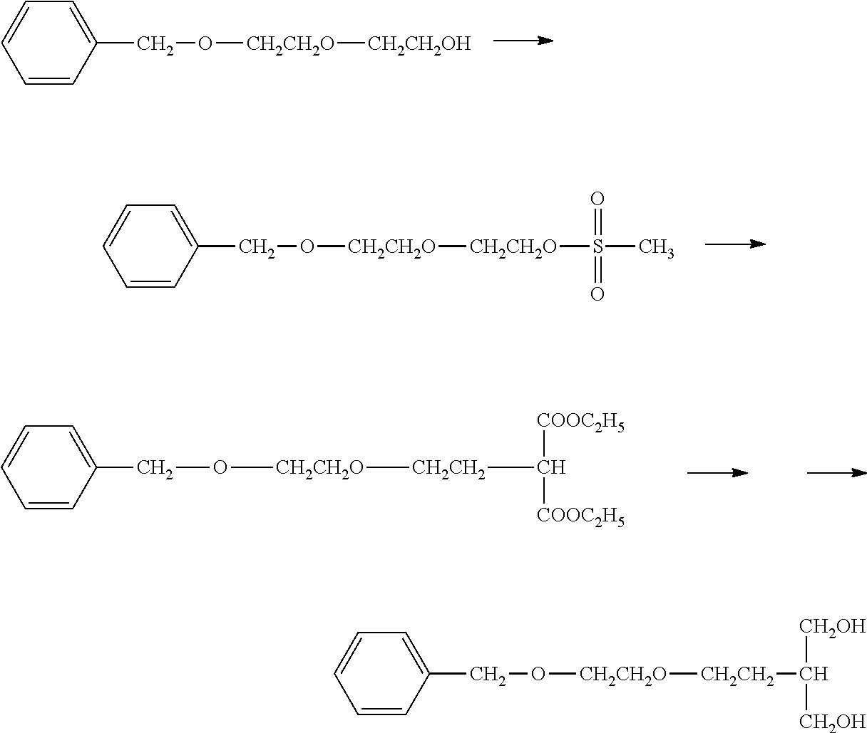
C1=CC(CO[CH2CH2O][CH2CH2OH])=CC=C1.C1=CC(CO[CH2CH2O][CH2CH2O]S(=O)(=O)C)=CC=C1.C1=CC(CO[CH2CH2O][CH2CH2]C([COOC2H5])[COOC2H5])=CC=C1.C1=CC(CO[CH2CH2O][CH2CH2]C([CH2OH])[CH2OH])=CC=C1
